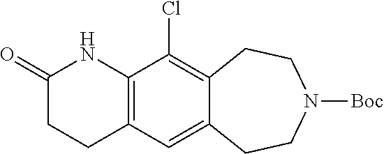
C12=C(C=C3C(=C1Cl)CCN([Boc])CC3)CCC(=O)N2
